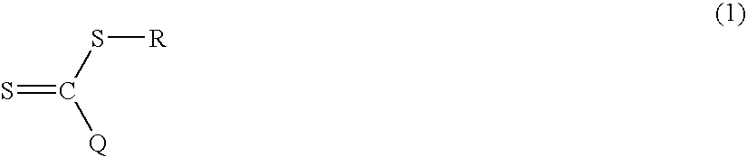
S=C(S[R])[Q]
